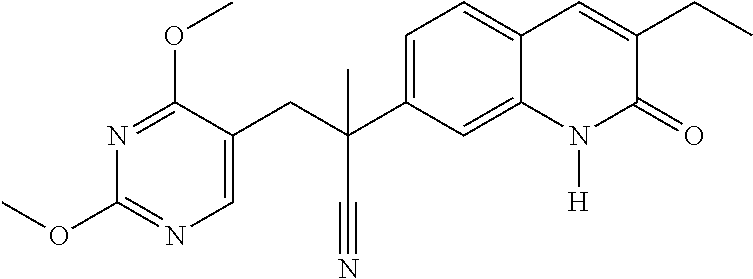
C(C1=CC=C2C(=C1)N([H])C(=O)C(CC)=C2)(CC1=CN=C(OC)N=C1OC)(C#N)C
